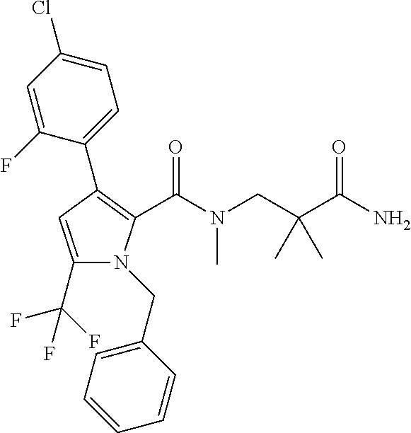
C1(C2=C(C(=O)N(C)CC(C(N)=O)(C)C)N(CC3=CC=CC=C3)C(C(F)(F)F)=C2)=CC=C(Cl)C=C1F
